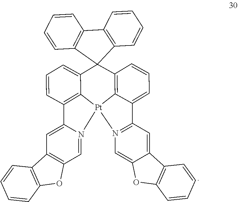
C1=CC=CC2=C1C1=C(C=CC=C1)C21C2=C3C(=CC=C2)C2=N(C=C4C(=C2)C2=C(O4)C=CC=C2)[Pt]32C3=C(C=CC=C31)C1=CC3=C(C=N12)OC1=C3C=CC=C1
